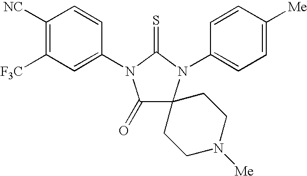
C1([NC])=C([F3C])C=C(N2C(=O)C3(N(C4=CC=C([Me])C=C4)C2=S)CCN([Me])CC3)C=C1
